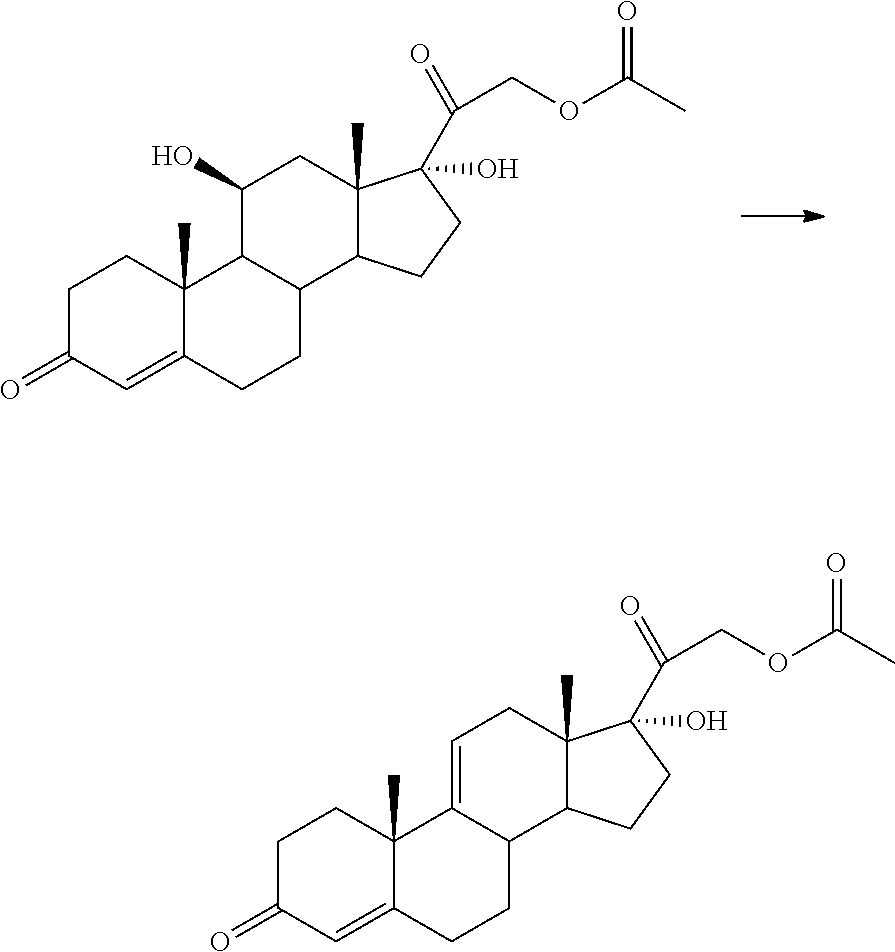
C1C(=O)C=C2C(C)(C1)C1C(CC2)C2C(C)(CC1O)C(O)(C(COC(C)=O)=O)CC2.C1C(=O)C=C2C(C)(C1)C1=CCC3(C)C(C1CC2)CCC3(O)C(COC(C)=O)=O
